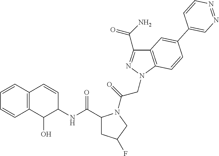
C1(C(N)=O)=NN(CC(=O)N2C(C(NC3C(O)C4=C(C=C3)C=CC=C4)=O)CC(F)C2)C2=C1C=C(C1=CN=NC=C1)C=C2
